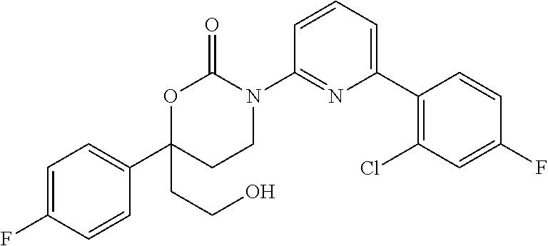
C1=C(F)C=CC(C2(CCO)CCN(C3=NC(C4=C(Cl)C=C(F)C=C4)=CC=C3)C(=O)O2)=C1
